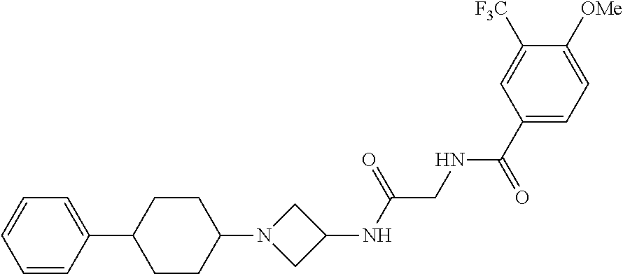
C1=CC=CC(C2CCC(N3CC(NC(CNC(C4=CC=C([OMe])C([F3C])=C4)=O)=O)C3)CC2)=C1
